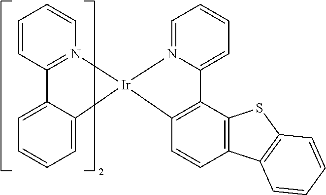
C1=CC2=N(C=C1)[Ir]1(C3=CC=CC=C32)N2=CC=CC=C2C2=C1C=CC1=C2SC2=C1C=CC=C2
